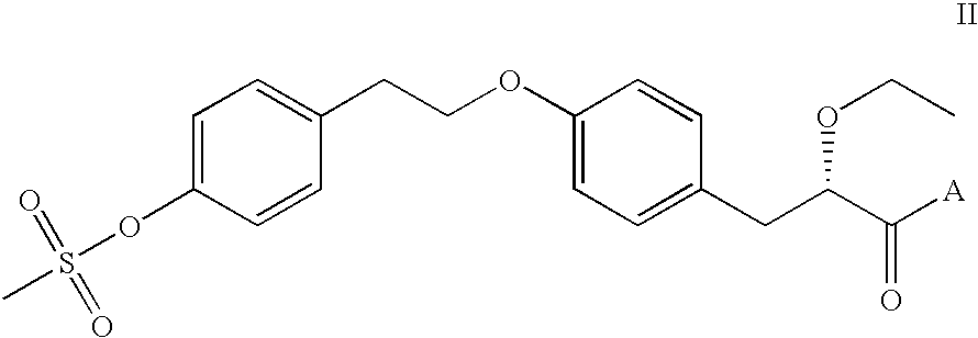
CS(OC1=CC=C(CCOC2=CC=C(CC(C([A])=O)OCC)C=C2)C=C1)(=O)=O
